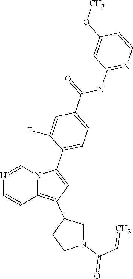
N1=CN2C(=C(C3CN(C(C=C)=O)CC3)C=C2C2=CC=C(C(=O)NC3=NC=CC(OC)=C3)C=C2F)C=C1
